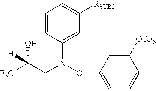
C(CN(C1=CC([RSUB2])=CC=C1)OC1=CC=CC([OCF3])=C1)([H])(O)[F3C]
